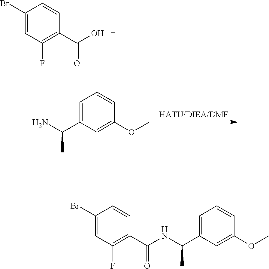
C1=C(C(N)C)C=C(OC)C=C1.C1(Br)=CC(F)=C(C(O)=O)C=C1.C1(Br)=CC(F)=C(C(NC(C2=CC=CC(OC)=C2)C)=O)C=C1
